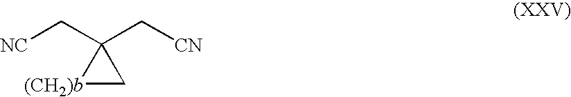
[(CH2)b]1CC1(C[NC])C[CN]
